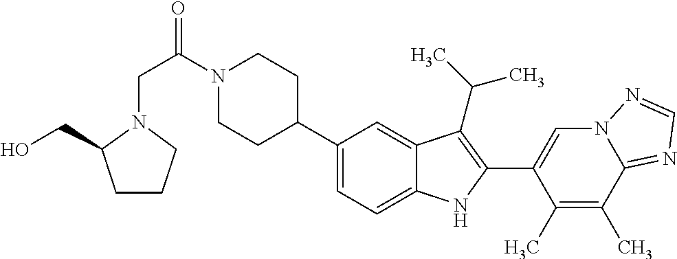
N1(C(CN2C(CO)CCC2)=O)CCC(C2=CC=C3C(=C2)C(C(C)C)=C(C2=CN4C(=NC=N4)C(C)=C2C)N3)CC1
